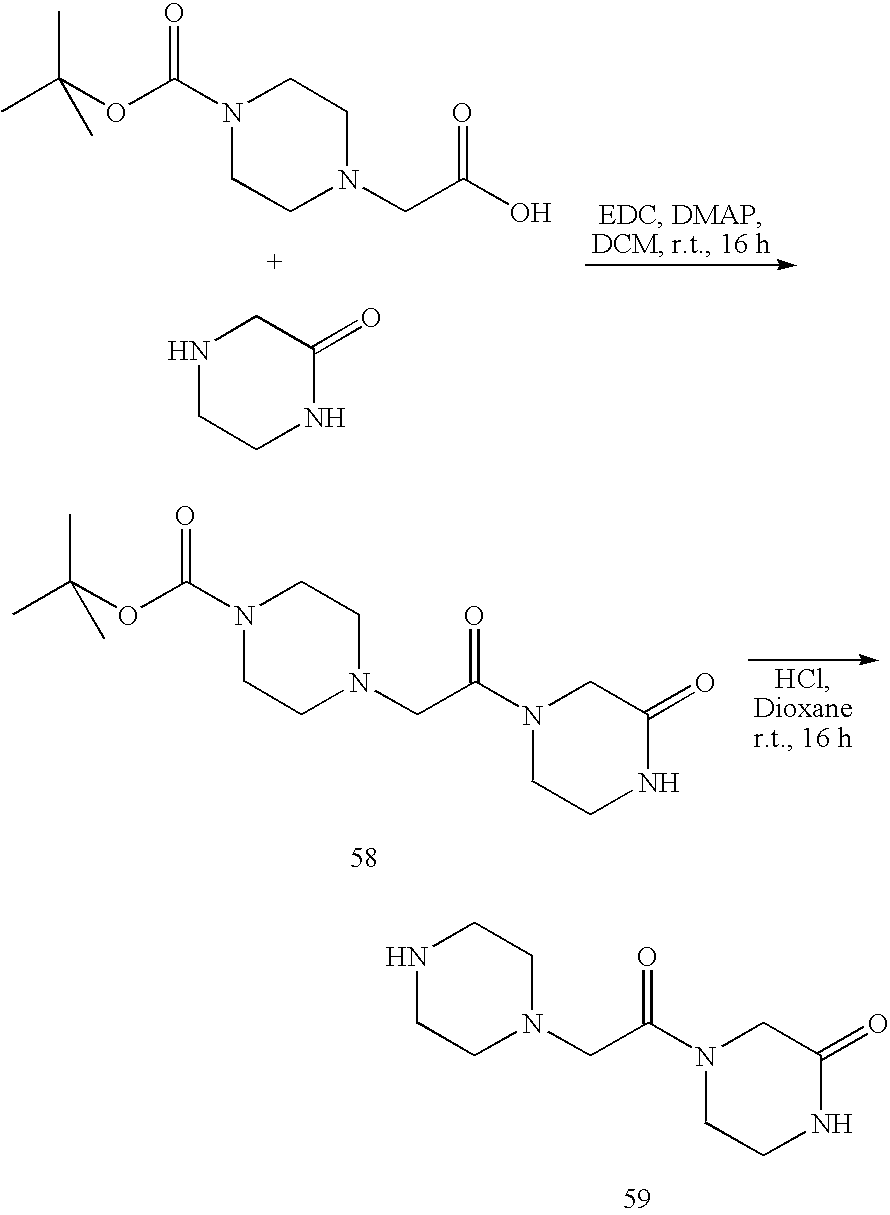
N1(C(OC(C)(C)C)=O)CCN(CC(O)=O)CC1.N1CCNC(=O)C1.N1(C(OC(C)(C)C)=O)CCN(CC(N2CCNC(=O)C2)=O)CC1.N1CCN(CC(N2CCNC(=O)C2)=O)CC1
